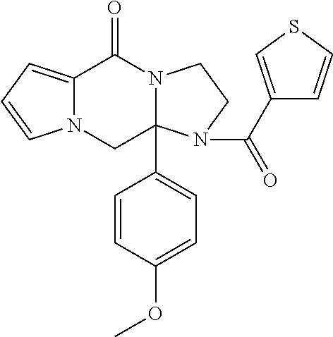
C12=CC=CN1CC1(C3=CC=C(OC)C=C3)N(C2=O)CCN1C(C1=CSC=C1)=O
